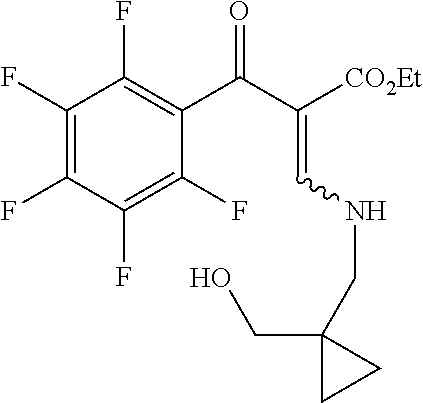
C1(F)=C(F)C(F)=C(F)C(C(C(=CNCC2(CO)CC2)[CO2Et])=O)=C1F
